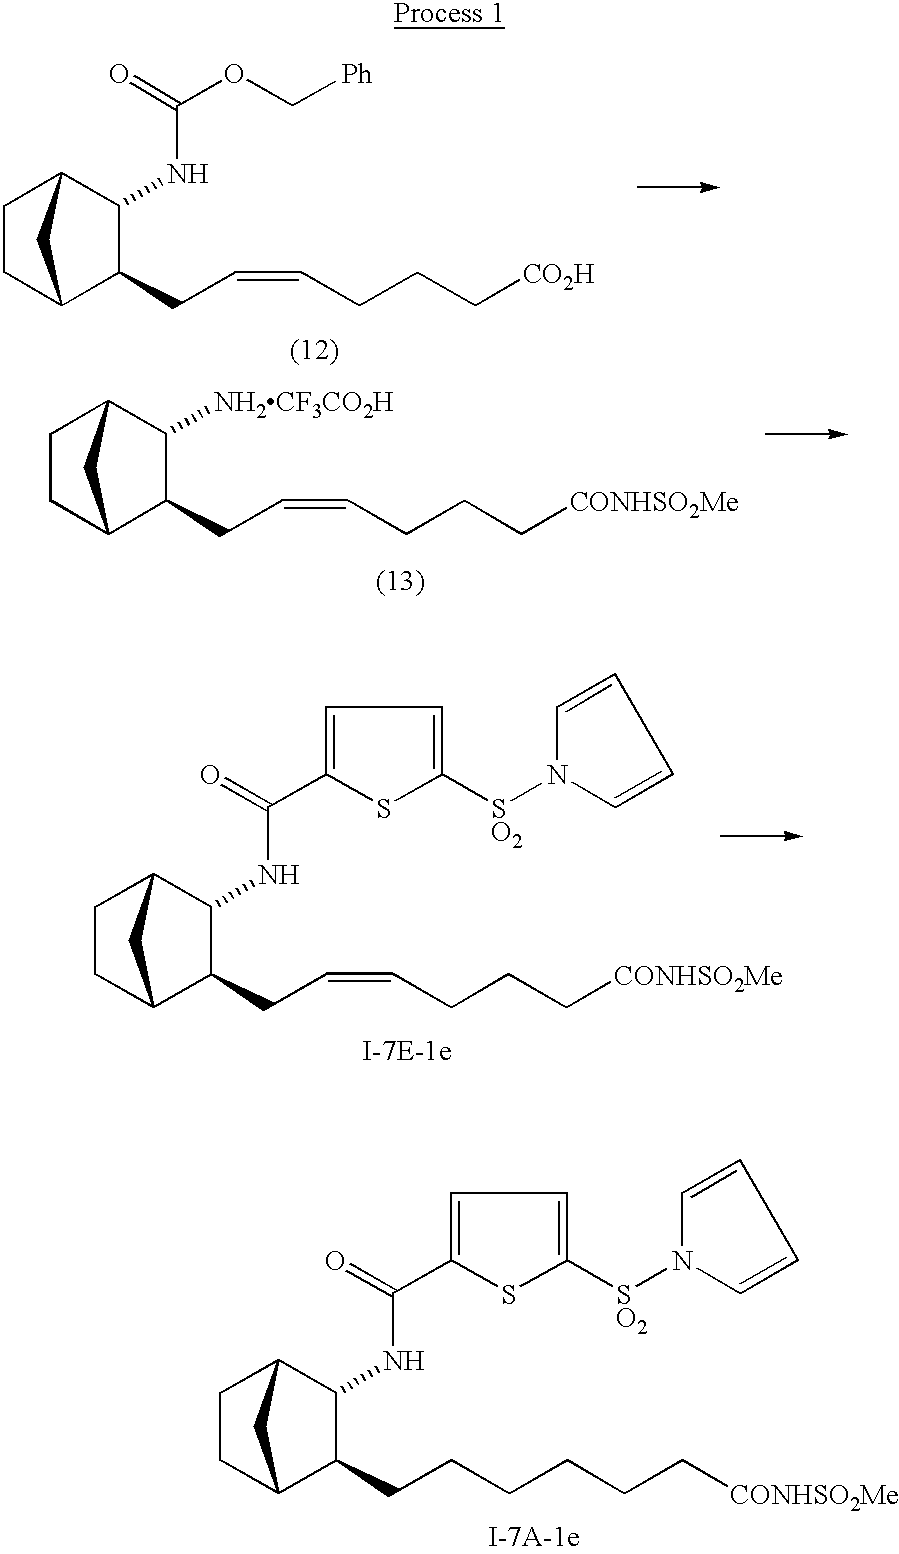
C1CC2C(CC=CCCC[CO2H])C(NC(OC[Ph])=O)C1C2.C1CC2C(CC=CCCC[CONHSO2Me])C([NH2CF3CO2H])C1C2.C1CC2C(CC=CCCC[CONHSO2Me])C(NC(=O)C3=CC=C([SO2]N4C=CC=C4)S3)C1C2.C1CC2C(CCCCCC[CONHSO2Me])C(NC(=O)C3=CC=C([SO2]N4C=CC=C4)S3)C1C2
